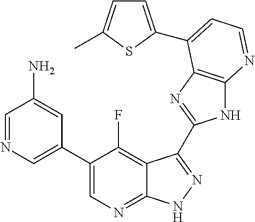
C1=NC=C(C2=CN=C3C(=C2F)C(C2=NC4=C(N2)N=CC=C4C2=CC=C(C)S2)=NN3)C=C1N
